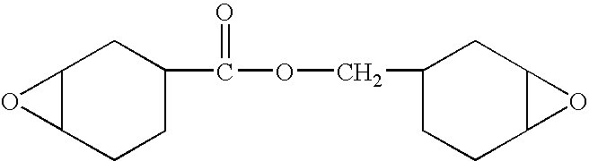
C12C(CCC(C(=O)OCC3CCC4C(C3)O4)C1)O2
